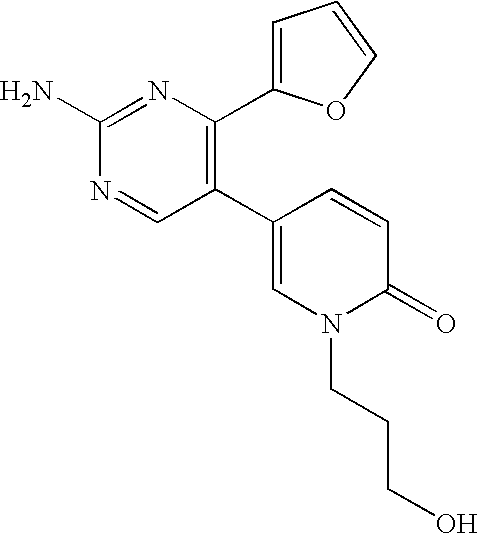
C1(N)=NC(C2=CC=CO2)=C(C2=CN(CCCO)C(=O)C=C2)C=N1
